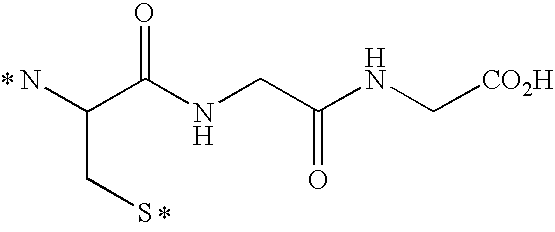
C(C(NCC(NC[CO2H])=O)=O)(CS)N
